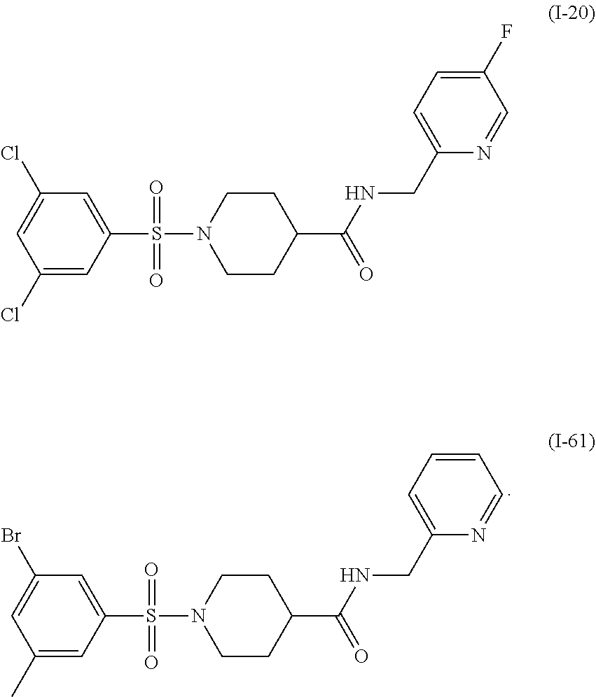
C1(C)=CC(S(=O)(=O)N2CCC(C(NCC3=CC=CC=N3)=O)CC2)=CC(Br)=C1.C1(Cl)=CC(S(=O)(=O)N2CCC(C(NCC3=CC=C(F)C=N3)=O)CC2)=CC(Cl)=C1
